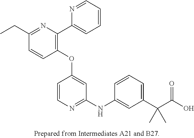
C1(OC2=CC(NC3=CC(C(C(O)=O)(C)C)=CC=C3)=NC=C2)=C(C2=CC=CC=N2)N=C(CC)C=C1
